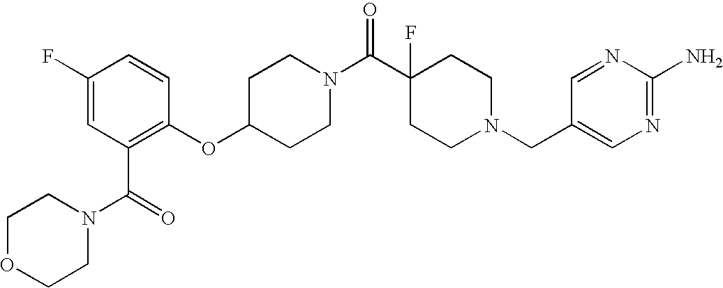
C1(OC2=C(C(N3CCOCC3)=O)C=C(F)C=C2)CCN(C(C2(F)CCN(CC3=CN=C(N)N=C3)CC2)=O)CC1
